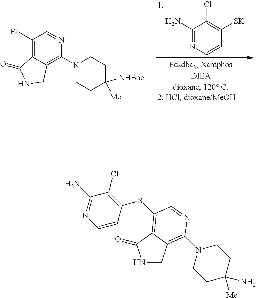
C1(N)=NC=CC([SK])=C1Cl.C1(Br)=C2C(=C(N3CCC([NHBoc])([Me])CC3)N=C1)CNC2=O.N1CC2=C(N3CCC(N)([Me])CC3)N=CC(SC3=C(Cl)C(N)=NC=C3)=C2C1=O
